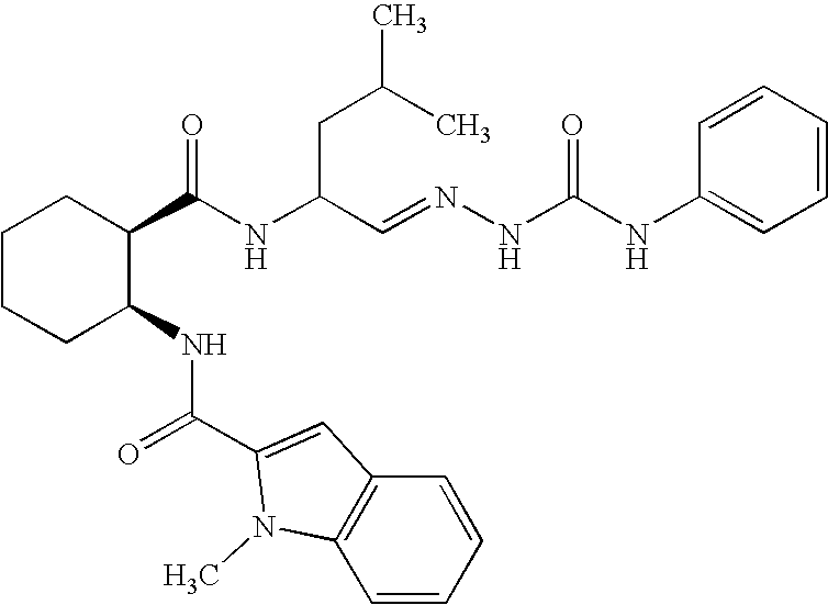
C1CCC(NC(=O)C2=CC3=C(C=CC=C3)N2C)C(C(NC(C=NNC(NC2=CC=CC=C2)=O)CC(C)C)=O)C1
